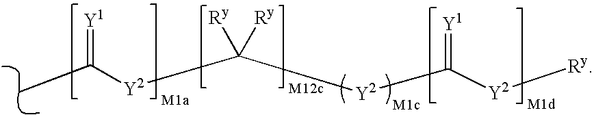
CC([Y2]C([Y2]C([Y2][Ry])=[Y1])([Ry])[Ry])=[Y1]
